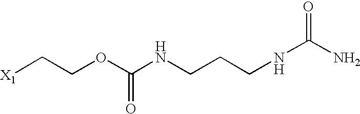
[X1]CCOC(NCCCNC(N)=O)=O
